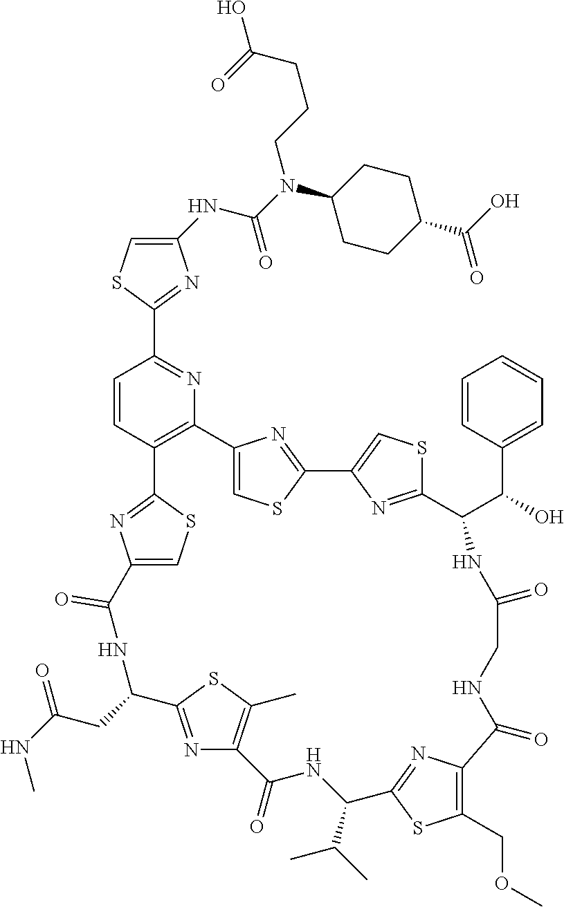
C1(NC(N(C2CCC(C(=O)O)CC2)CCCC(O)=O)=O)=CSC(C2=NC3=C(C=C2)C2=NC(=CS2)C(=O)NC(CC(=O)NC)C2=NC(=C(C)S2)C(=O)NC(C(C)C)C2=NC(=C(COC)S2)C(=O)NCC(=O)NC(C(C2=CC=CC=C2)O)C2=NC(=CS2)C2=NC3=CS2)=N1
